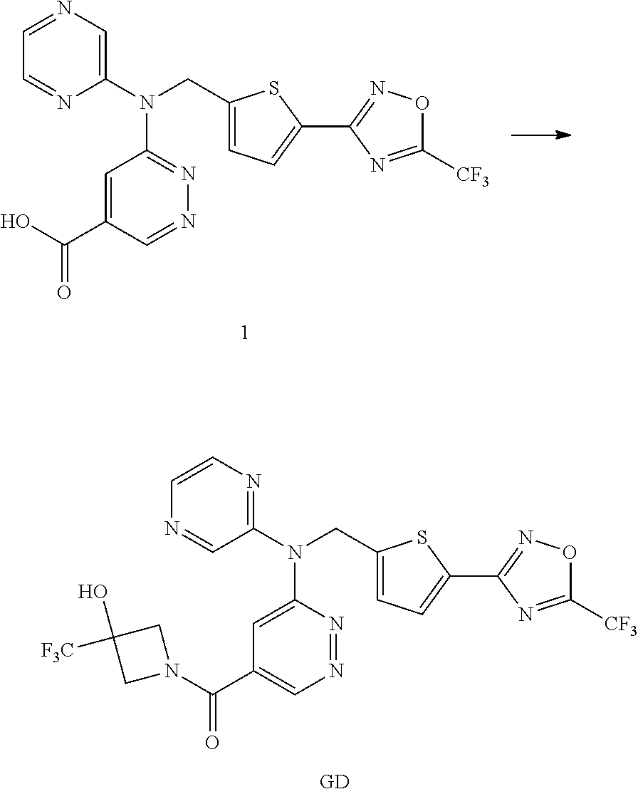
C1=NC=C(N(CC2=CC=C(C3=NOC([CF3])=N3)S2)C2=NN=CC(C(=O)O)=C2)N=C1.[GD].C1=CN=C(N(CC2=CC=C(C3=NOC([CF3])=N3)S2)C2=CC(C(=O)N3CC(O)([F3C])C3)=CN=N2)C=N1
